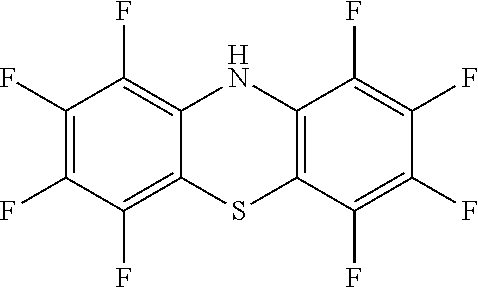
C1(F)=C(F)C(F)=C2C(=C1F)NC1=C(S2)C(F)=C(F)C(F)=C1F
